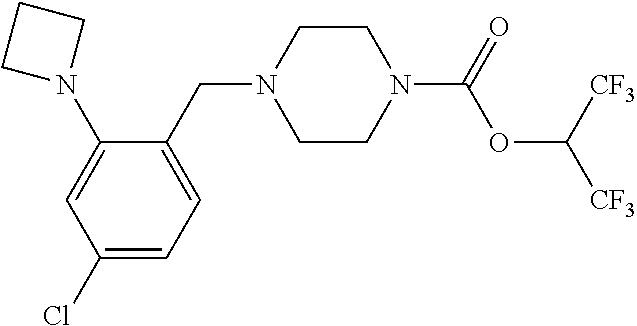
C(N1CCN(C(=O)OC([CF3])[CF3])CC1)C1=CC=C(Cl)C=C1N1CCC1
